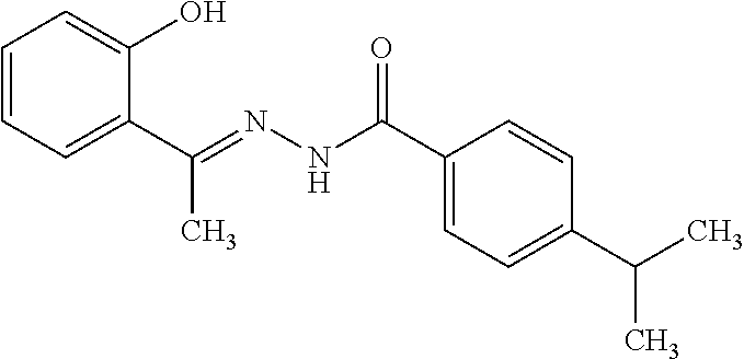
C1=CC=C(C(=NNC(C2=CC=C(C(C)C)C=C2)=O)C)C(O)=C1
